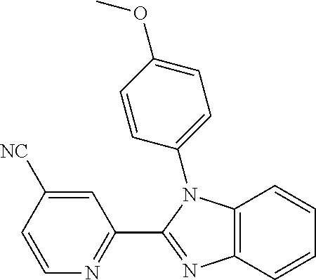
C12=C(C=CC=C1)N=C(C1=NC=CC([NC])=C1)N2C1=CC=C(OC)C=C1
